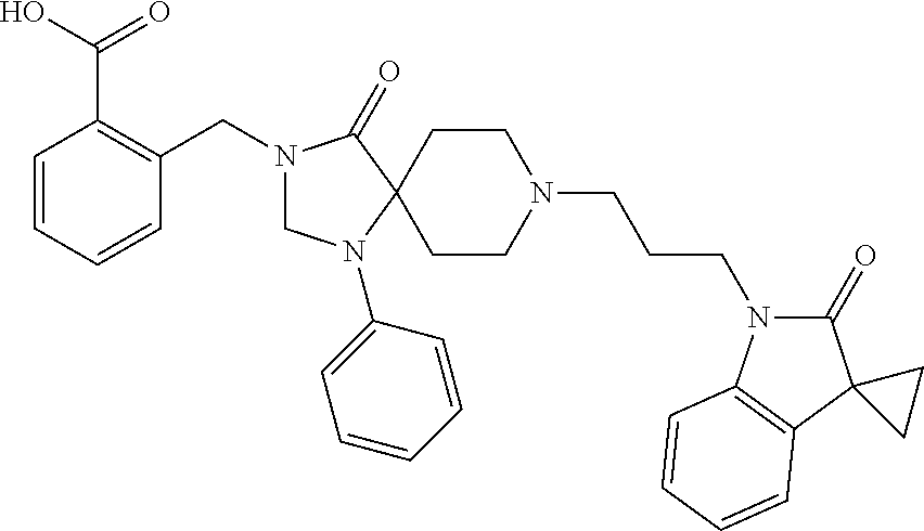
C1=CC=CC(CN2CN(C3=CC=CC=C3)C3(C2=O)CCN(CCCN2C(=O)C4(C5=C2C=CC=C5)CC4)CC3)=C1C(=O)O
